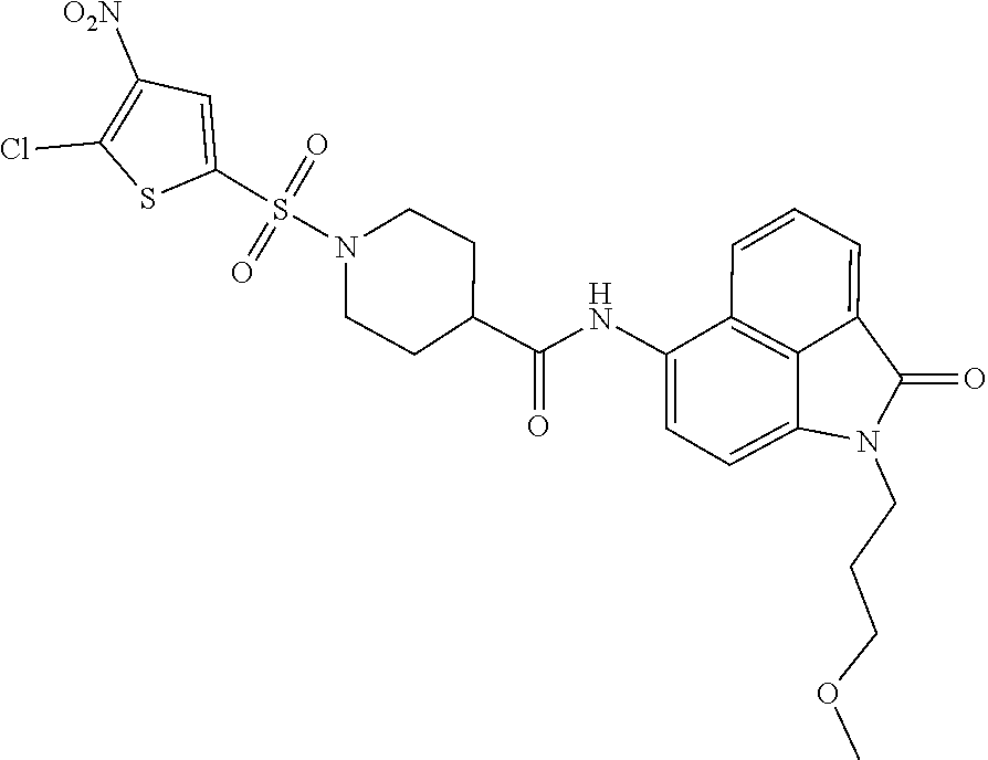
C1(C(NC2=CC=C3C4=C2C=CC=C4C(=O)N3CCCOC)=O)CCN(S(C2=CC([O2N])=C(Cl)S2)(=O)=O)CC1
